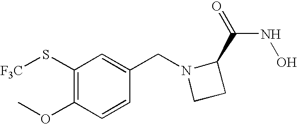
C1(S[F3C])=C(OC)C=CC(CN2CCC2C(=O)NO)=C1
